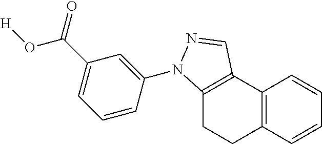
C12=C(C=CC=C1)CCC1=C2C=NN1C1=CC(C(=O)O[H])=CC=C1
